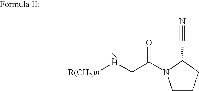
C1CCC(C#N)N1C(CN[R(CH2)n])=O
